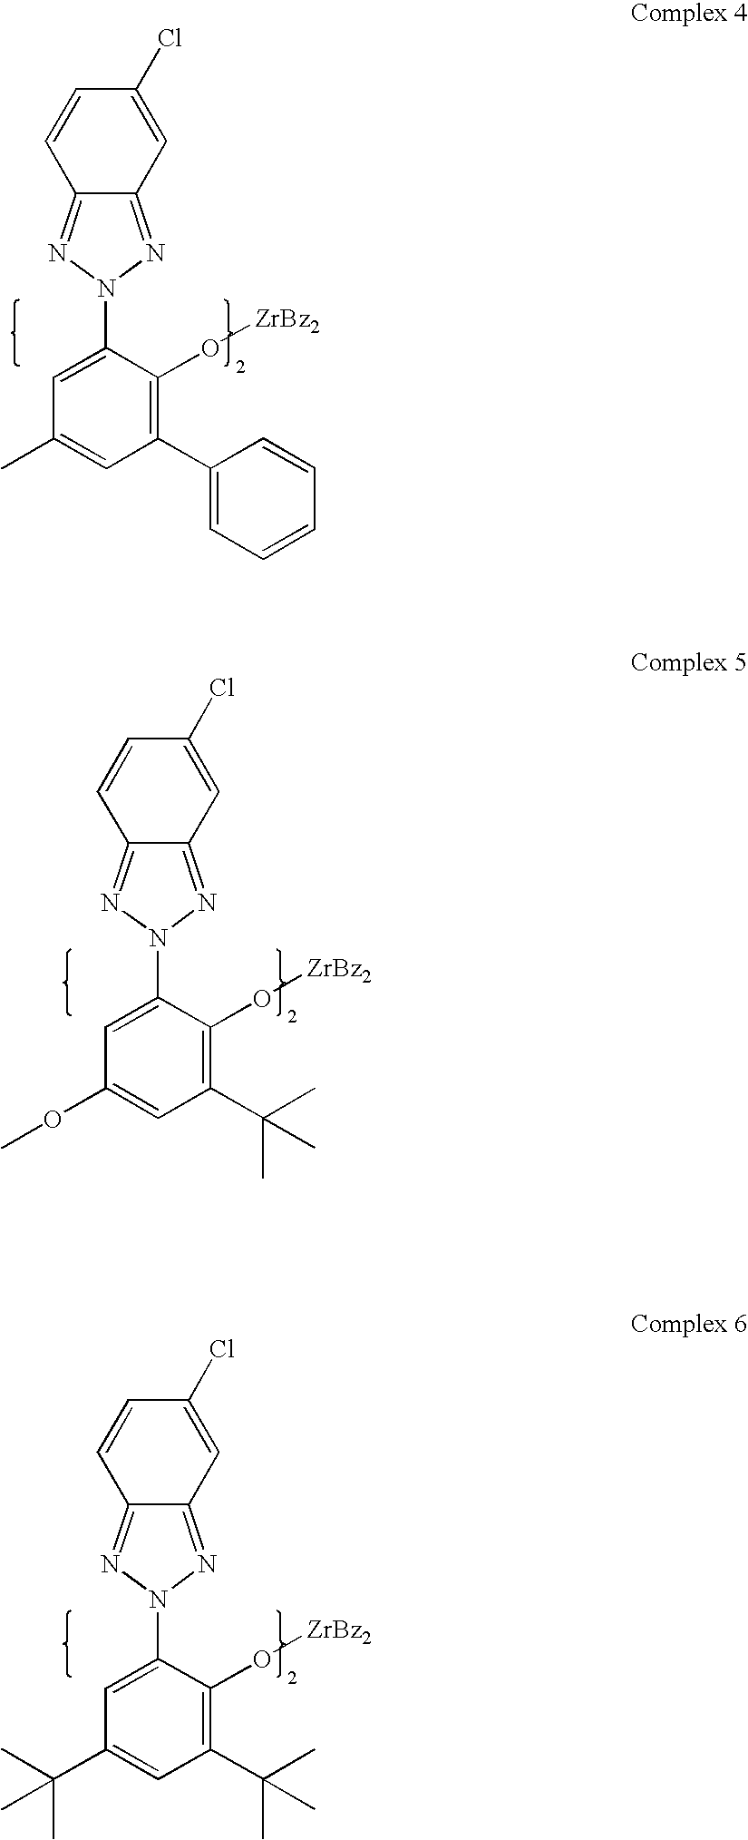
C12=NN(C3=CC(C)=CC(C4=CC=CC=C4)=C3O[ZrBz2])N=C1C=C(Cl)C=C2.C12=NN(C3=CC(OC)=CC(C(C)(C)C)=C3O[ZrBz2])N=C1C=C(Cl)C=C2.C12=NN(C3=CC(C(C)(C)C)=CC(C(C)(C)C)=C3O[ZrBz2])N=C1C=C(Cl)C=C2
